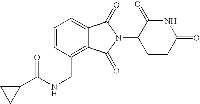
N(CC1=C2C(=CC=C1)C(=O)N(C1CCC(=O)NC1=O)C2=O)C(=O)C1CC1
